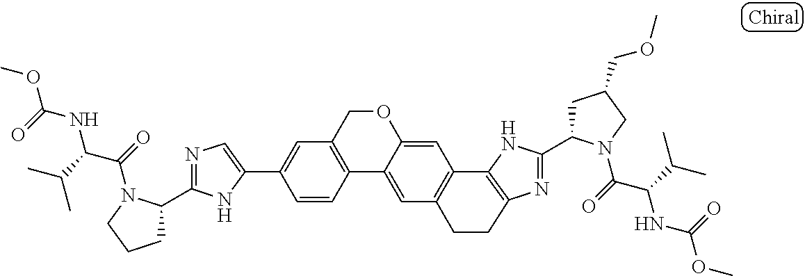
C1(C2=CC3=C(C=C2)C2=CC4=C(C5=C(N=C(C6CC(COC)CN6C(=O)C(C(C)C)NC(=O)OC)N5)CC4)C=C2OC3)=CN=C(C2CCCN2C(=O)C(C(C)C)NC(=O)OC)N1
